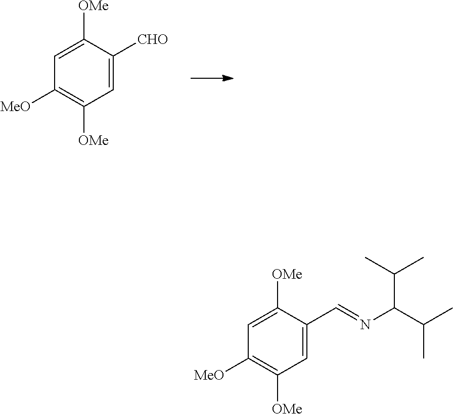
C1([OMe])=CC([MeO])=C([OMe])C=C1[CHO].C1([OMe])=CC([MeO])=C([OMe])C=C1C=NC(C(C)C)C(C)C
